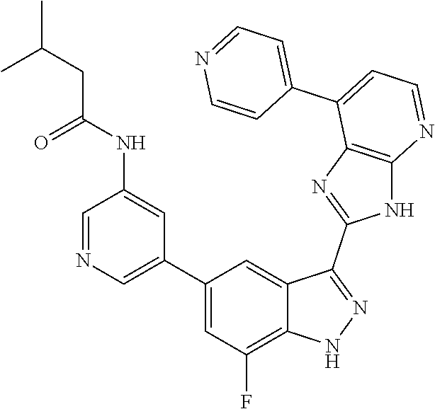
C1=NC=C(C2=CC(F)=C3C(=C2)C(C2=NC4=C(N2)N=CC=C4C2=CC=NC=C2)=NN3)C=C1NC(=O)CC(C)C
